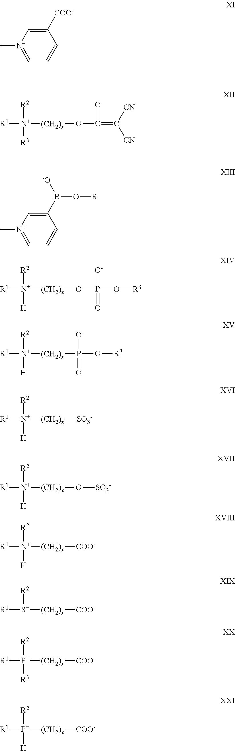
C1([COO-])=C[N+](C)=CC=C1.[R1][N+]([R2])([R3])[(CH2)x]OC(=C([CN])[CN])[O-].C1(B([-O])O[R])=C[N+](C)=CC=C1.[R1][N+]([(CH2)x]OP(O[R3])([O-])=O)([R2])[H].[R1][N+]([(CH2)x]P(O[R3])([O-])=O)([R2])[H].[R1][N+]([(CH2)x][SO3-])([R2])[H].[R1][N+]([(CH2)x]O[SO3-])([R2])[H].[R1][N+]([(CH2)x][COO-])([R2])[H].[R1][S+]([(CH2)x][COO-])[R2].[R1][P+]([(CH2)x][COO-])([R2])[R3].[R1][P+]([(CH2)x][COO-])([R2])[H]
